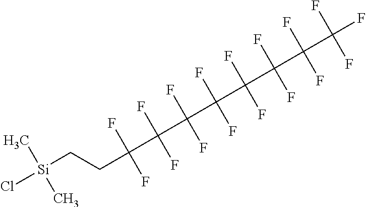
[Si](CCC(F)(F)C(F)(F)C(F)(F)C(F)(F)C(F)(F)C(F)(F)C(F)(F)C(F)(F)F)(Cl)(C)C
